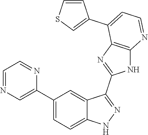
C1(C2=CC=C3C(=C2)C(C2=NC4=C(N2)N=CC=C4C2=CSC=C2)=NN3)=CN=CC=N1
